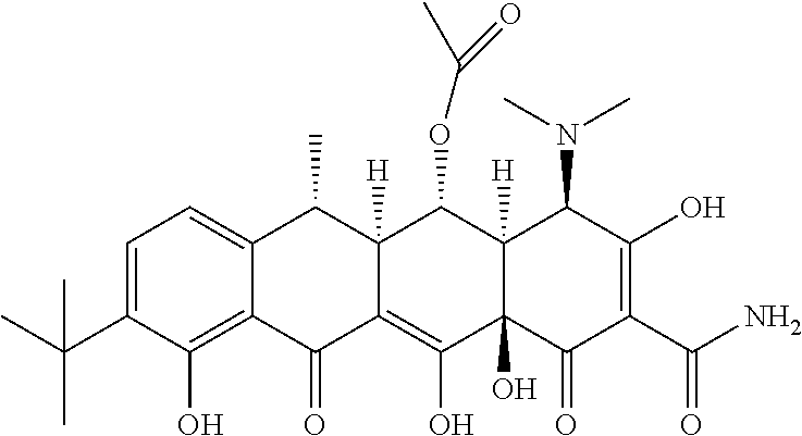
C1=C(C(C)(C)C)C(O)=C2C(=C1)C(C)C1([H])C(=C(O)C3(O)C([H])(C1OC(=O)C)C(N(C)C)C(O)=C(C(N)=O)C3=O)C2=O
